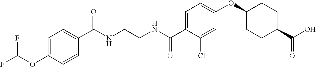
C1(C(NCCNC(C2=CC=C(OC3CCC(C(O)=O)CC3)C=C2Cl)=O)=O)=CC=C(OC(F)F)C=C1
